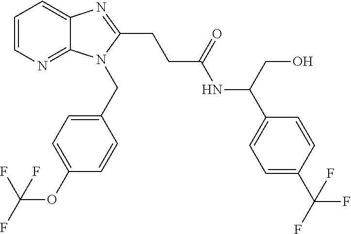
C1=CN=C2C(=C1)N=C(CCC(NC(C1=CC=C(C(F)(F)F)C=C1)CO)=O)N2CC1=CC=C(OC(F)(F)F)C=C1
